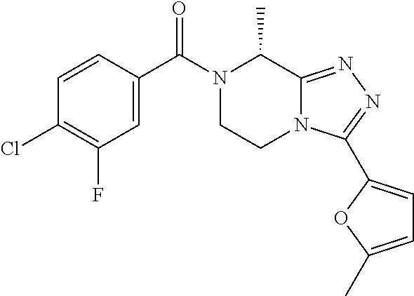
C1=C(C(N2CCN3C(=NN=C3C3=CC=C(C)O3)C2C)=O)C=CC(Cl)=C1F
